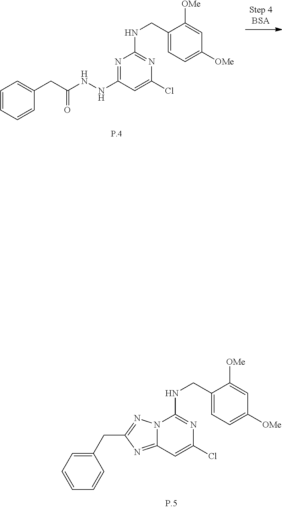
C1(NNC(CC2=CC=CC=C2)=O)=NC(NCC2=CC=C([OMe])C=C2[OMe])=NC(Cl)=C1.C12=NC(CC3=CC=CC=C3)=NN1C(NCC1=CC=C([OMe])C=C1[OMe])=NC(Cl)=C2
